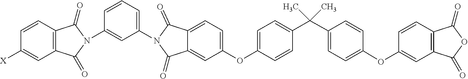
C1=C(OC2=CC=C3C(=C2)C(=O)N(C2=CC=CC(N4C(=O)C5=C(C=CC([X])=C5)C4=O)=C2)C3=O)C=CC(C(C2=CC=C(OC3=CC4=C(C=C3)C(=O)OC4=O)C=C2)(C)C)=C1
